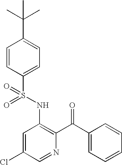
O=S(NC1=C(C(=O)C2=CC=CC=C2)N=CC(Cl)=C1)(=O)C1=CC=C(C(C)(C)C)C=C1
